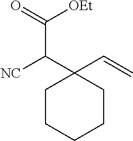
C1CCCCC1(C([NC])C(=O)[OEt])C=C
